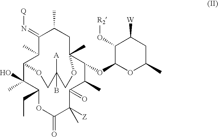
C12C(C)(O)C(CC)OC(=O)C([Z])(C)C(=O)C(C)C(OC3OC(C)CC([W])C3O[R2])C(C)(CC(C)C(=N[Q])C1C)OCC(B)([A])CO2
